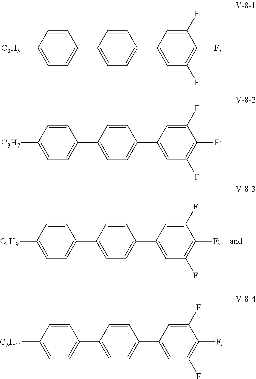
C1=CC([C5H11])=CC=C1C1=CC=C(C2=CC(F)=C(F)C(F)=C2)C=C1.C1=CC([C4H9])=CC=C1C1=CC=C(C2=CC(F)=C(F)C(F)=C2)C=C1.C1=CC([C2H5])=CC=C1C1=CC=C(C2=CC(F)=C(F)C(F)=C2)C=C1.C1=CC([C3H7])=CC=C1C1=CC=C(C2=CC(F)=C(F)C(F)=C2)C=C1
